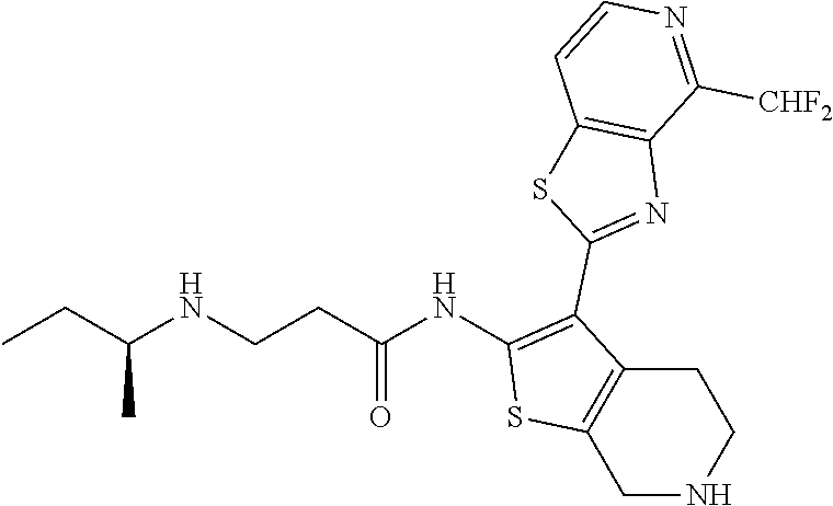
C1(NC(CCNC(CC)C)=O)=C(C2=NC3=C(S2)C=CN=C3[CHF2])C2=C(S1)CNCC2
